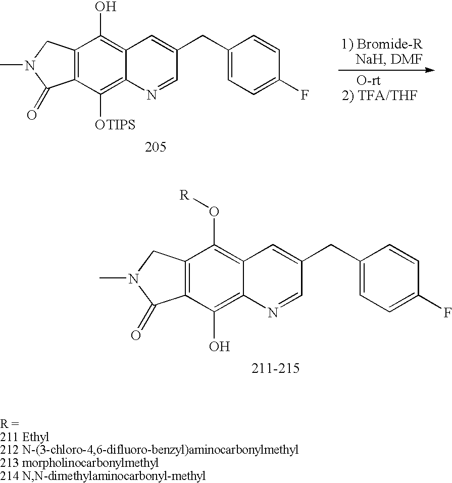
C12=C(C([OTIPS])=C3C(=C1O)C=C(CC1=CC=C(F)C=C1)C=N3)C(=O)N(C)C2.C12=C(C(O)=C3C(=C1O[R])C=C(CC1=CC=C(F)C=C1)C=N3)C(=O)N(C)C2
